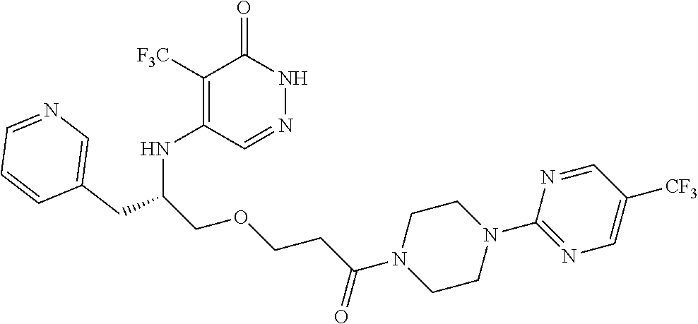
C1([F3C])=C(NC(COCCC(N2CCN(C3=NC=C([CF3])C=N3)CC2)=O)CC2=CN=CC=C2)C=NNC1=O
